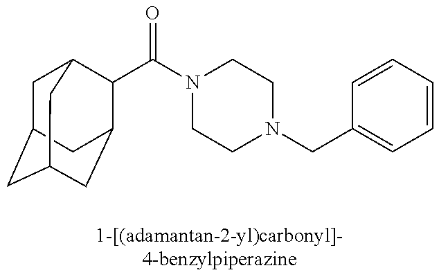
C1C2CC3CC(C(C(=O)N4CCN(CC5=CC=CC=C5)CC4)C1C3)C2
